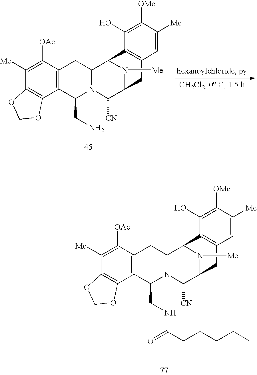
C1([OAc])=C([Me])C2=C(C3=C1CC1N(C3CN)C([CN])C3N([Me])C1C1=C(C3)C=C([Me])C([OMe])=C1O)OCO2.C1([OAc])=C([Me])C2=C(C3=C1CC1N(C3CNC(CCCCC)=O)C([CN])C3N([Me])C1C1=C(C3)C=C([Me])C([OMe])=C1O)OCO2
